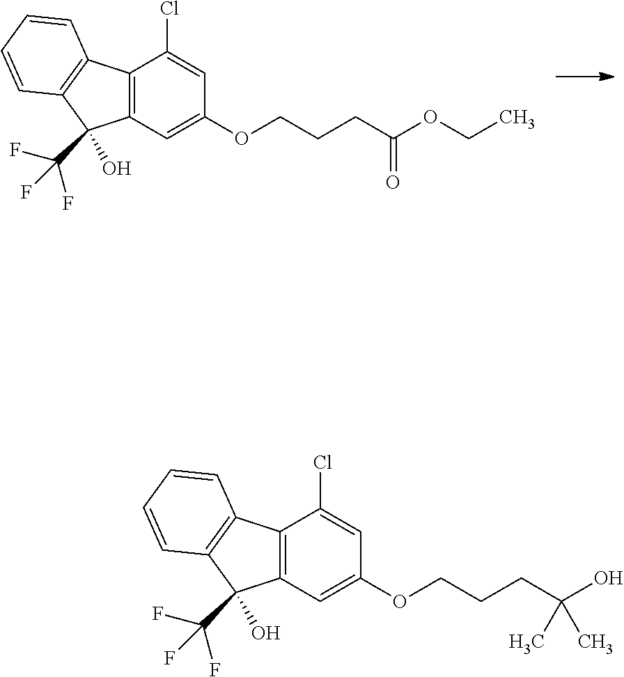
C12=C(C=C(OCCCC(O)(C)C)C=C1Cl)C(O)(C(F)(F)F)C1=C2C=CC=C1.C12=C(C=C(OCCCC(OCC)=O)C=C1Cl)C(O)(C(F)(F)F)C1=C2C=CC=C1
